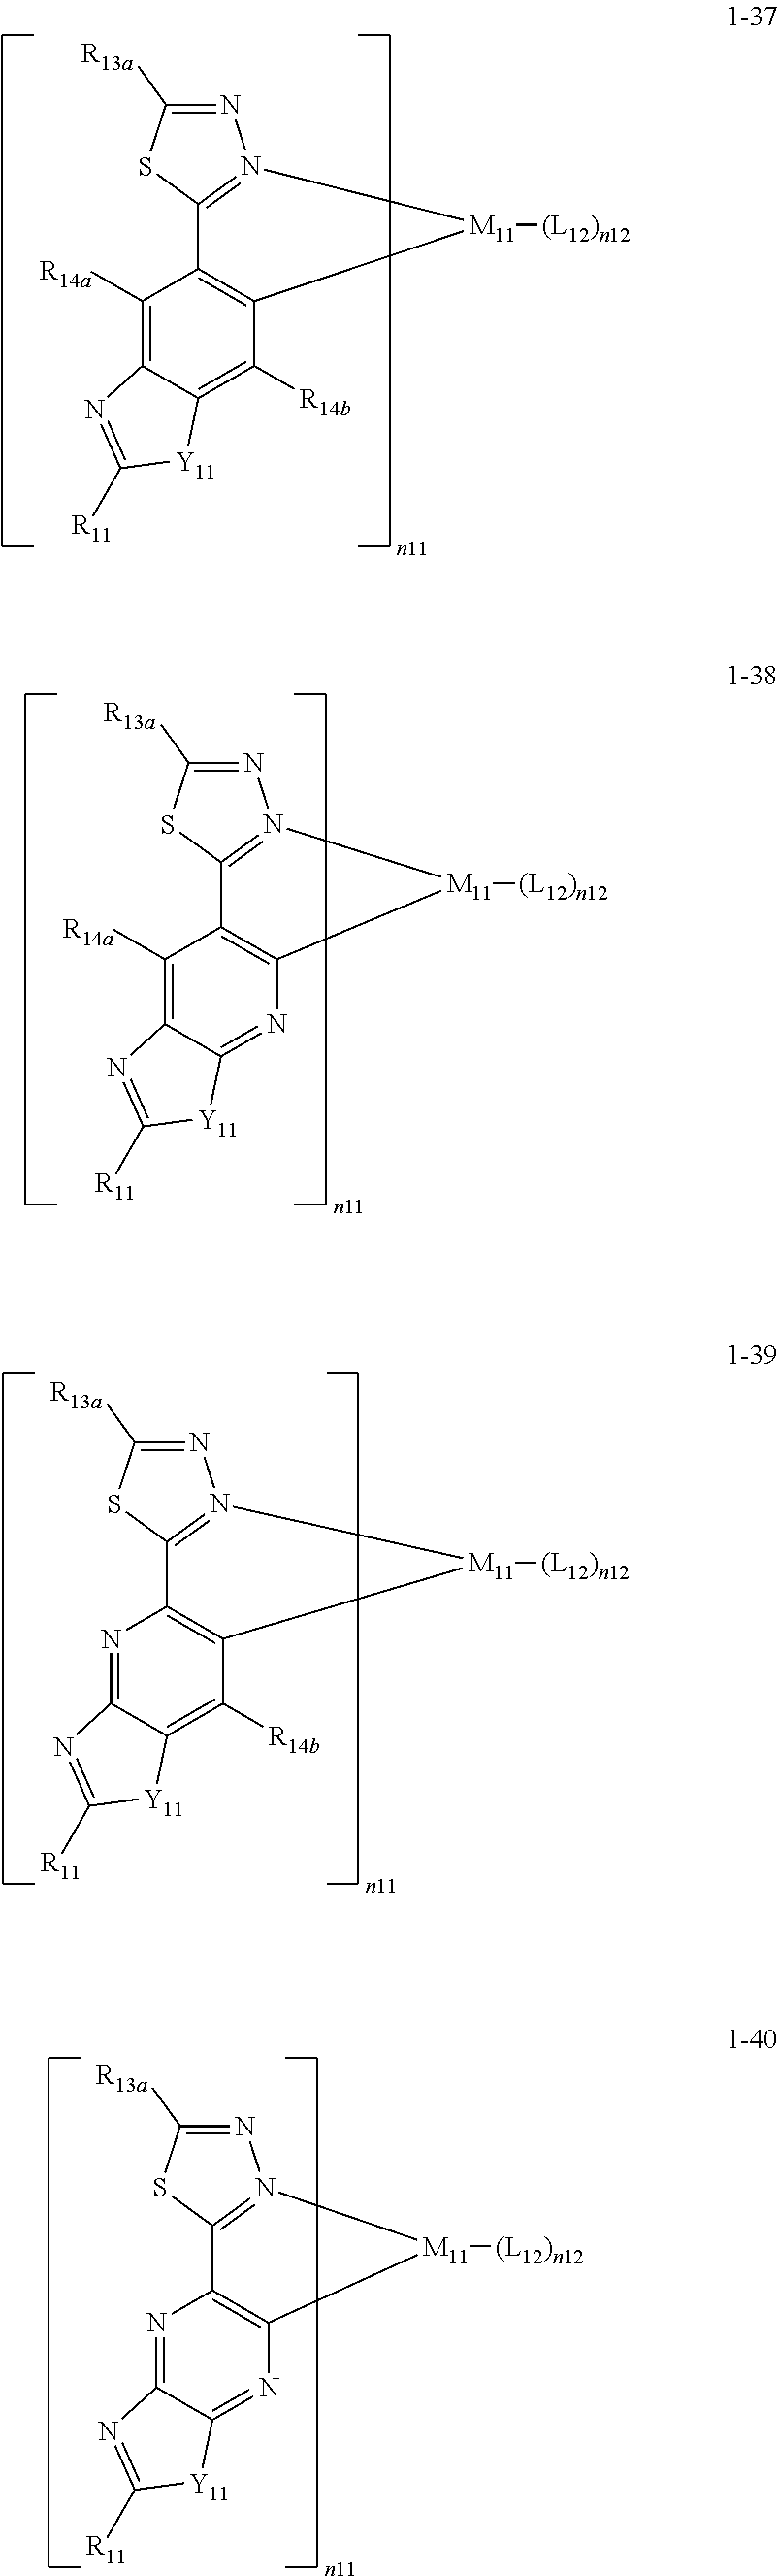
N1=C([R13a])SC2=N1[M11]([(L12)n12])C1=C2C([R14a])=C2C(=C1[R14b])[Y11]C([R11])=N2.N1=C([R13a])SC2=N1[M11]([(L12)n12])C1=C2C([R14a])=C2C(=N1)[Y11]C([R11])=N2.N1=C([R13a])SC2=N1[M11]([(L12)n12])C1=C2N=C2C(=N1)[Y11]C([R11])=N2.N1=C([R13a])SC2=N1[M11]([(L12)n12])C1=C2N=C2C(=C1[R14b])[Y11]C([R11])=N2
